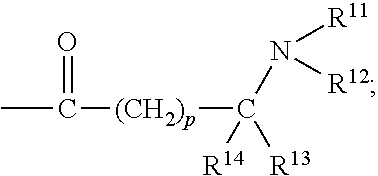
[(CH2)p](C([R14])([R13])N([R11])[R12])C(=O)C
